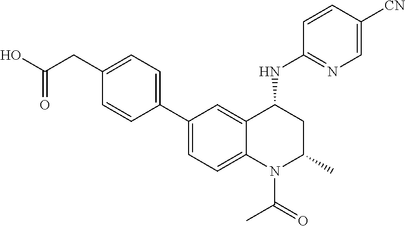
C1(C2=CC=C(CC(O)=O)C=C2)=CC=C2C(=C1)C(NC1=NC=C([CN])C=C1)CC(C)N2C(=O)C
